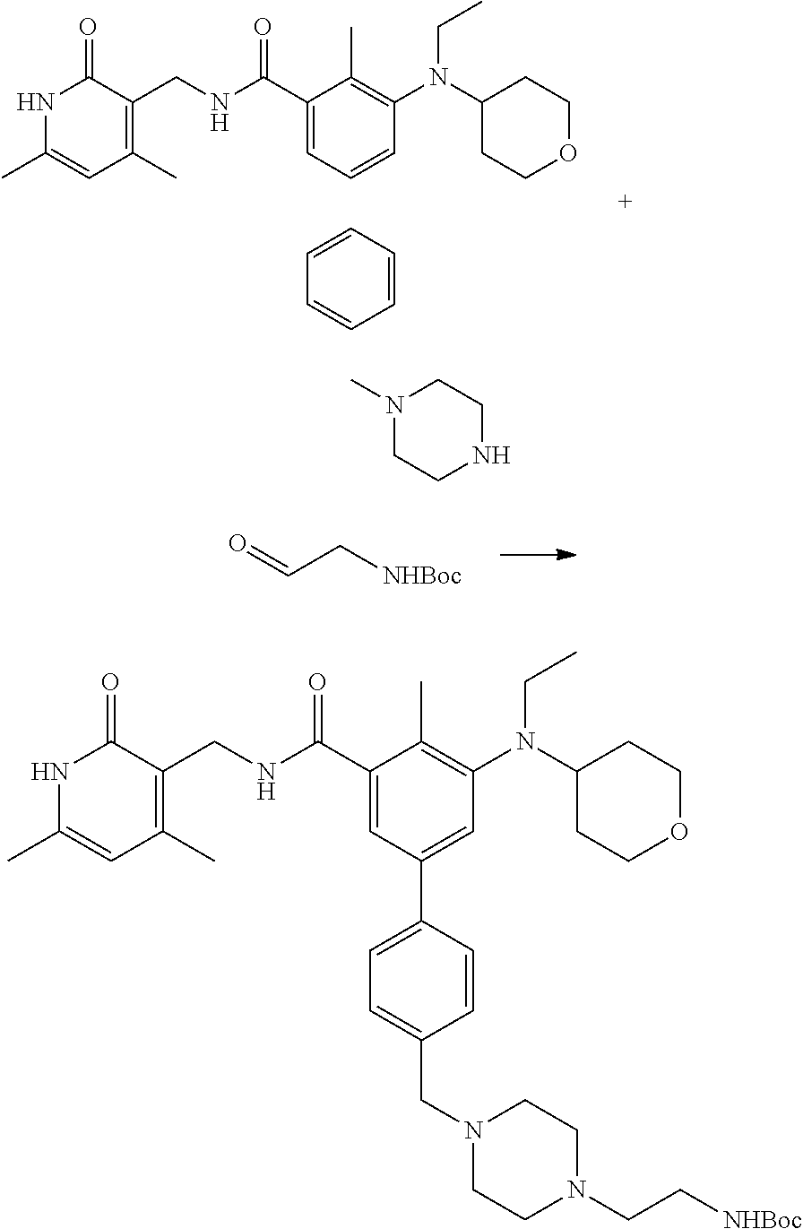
C1(C)=C(CNC(C2=CC=CC(N(CC)C3CCOCC3)=C2C)=O)C(=O)NC(C)=C1.C1=CC=CC=C1.CN1CCNCC1.O=CC[NHBoc].C1(C)=C(CNC(C2=CC(C3=CC=C(CN4CCN(CC[NHBoc])CC4)C=C3)=CC(N(CC)C3CCOCC3)=C2C)=O)C(=O)NC(C)=C1
